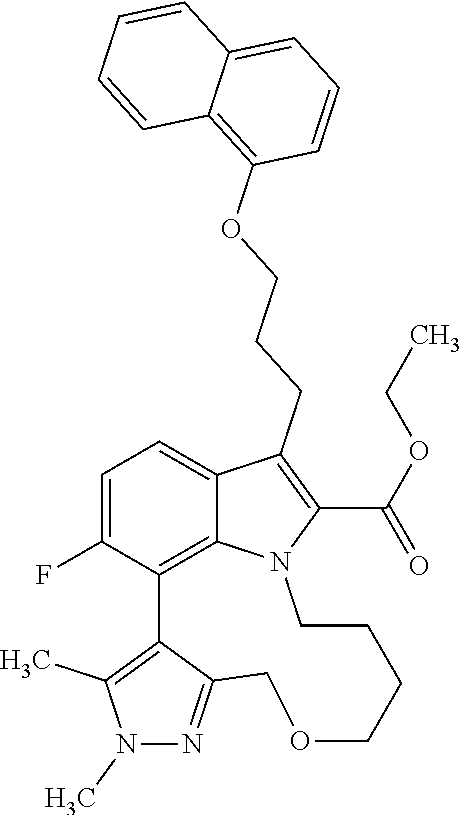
C1=C(F)C2=C3C(=C1)C(CCCOC1=C4C(=CC=C1)C=CC=C4)=C(C(OCC)=O)N3CCCCOCC1=NN(C)C(C)=C21
